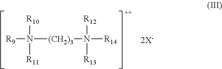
[2X-].[R9]N([(CH2)3]N([R14])([R13])[R12])([R10])[R11]
